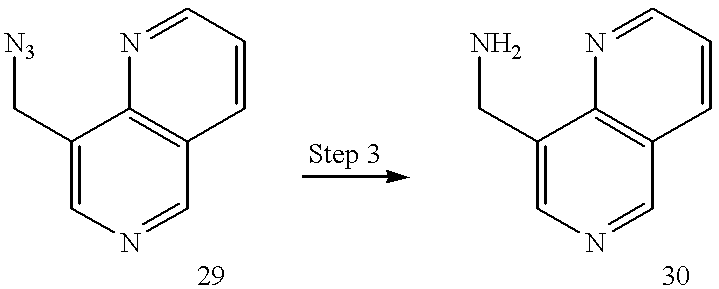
C1(C[N3])=CN=CC2=C1N=CC=C2.C1(CN)=CN=CC2=C1N=CC=C2
